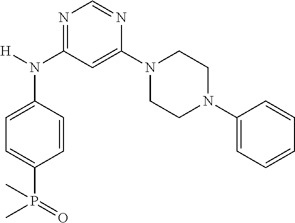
N1=C(N(C2=CC=C(P(=O)(C)C)C=C2)[H])C=C(N2CCN(C3=CC=CC=C3)CC2)N=C1
